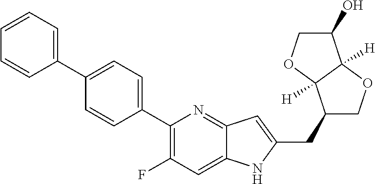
C1(C2=CC=C(C3=CC=CC=C3)C=C2)=C(F)C=C2C(=N1)C=C(CC1COC3([H])C1([H])OCC3O)N2
